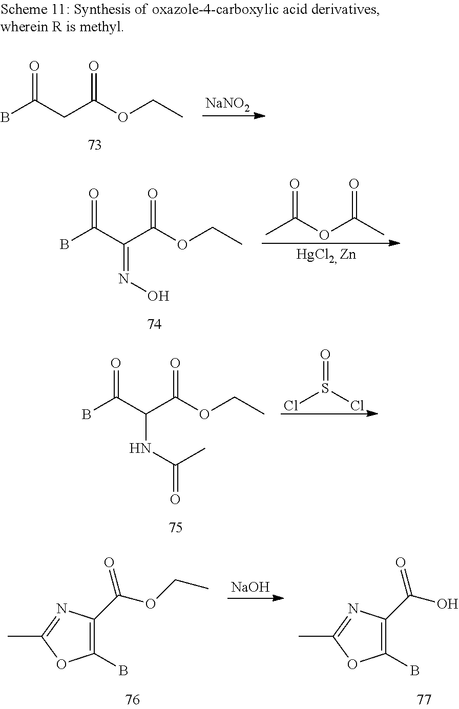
BC(CC(OCC)=O)=O.[NaNO2].BC(C(C(OCC)=O)=NO)=O.CC(OC(C)=O)=O.BC(C(C(OCC)=O)NC(=O)C)=O.ClS(Cl)=O.C1(B)=C(C(OCC)=O)N=C(C)O1.[NaOH].C1(B)=C(C(O)=O)N=C(C)O1
